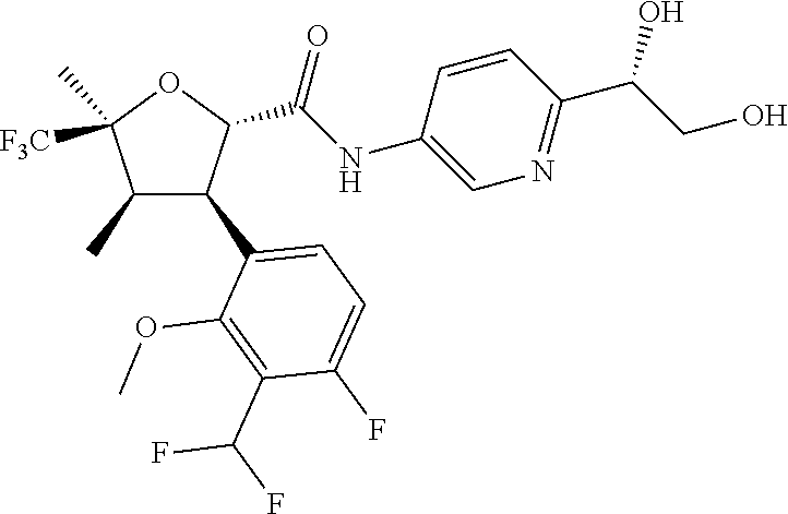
C1(C)C(C2=CC=C(F)C(C(F)F)=C2OC)C(C(NC2=CN=C(C(CO)O)C=C2)=O)OC1(C)[F3C]
